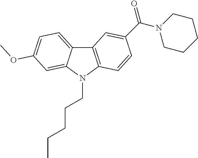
C12=C(N(CCCCC)C3=CC(OC)=CC=C13)C=CC(C(N1CCCCC1)=O)=C2
